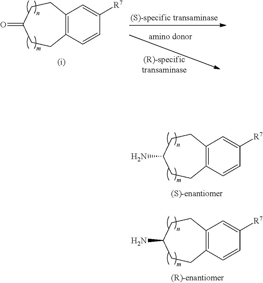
C12=C(C=CC([R7])=C1)CCC(=O)CC2.C12=C(C=CC([R7])=C1)CCC(N)CC2.C12=C(C=CC([R7])=C1)CCC(N)CC2
